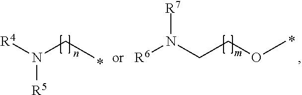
N([R5])([R4])CC.C(N([R6])[R7])COC
